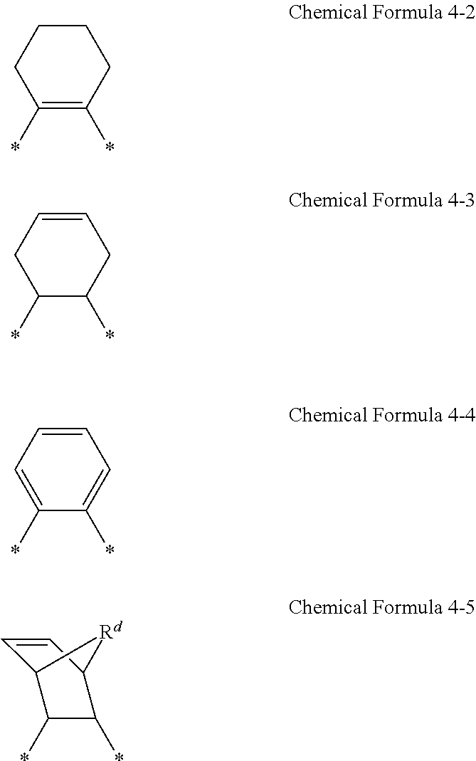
C1=CC2C(*)C(*)C1[Rd]2.C1CCC(*)=C(*)C1.C1=CCC(*)C(*)C1.C1=CC=C(*)C(*)=C1
